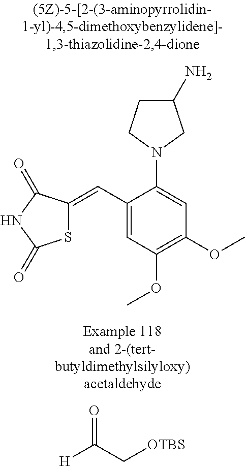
C1(C=C2SC(=O)NC2=O)=CC(OC)=C(OC)C=C1N1CC(N)CC1.[OTBS]CC(=O)[H]
